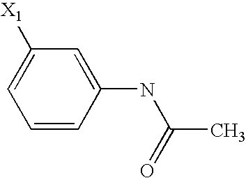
C1=CC(NC(=O)C)=CC([X1])=C1
